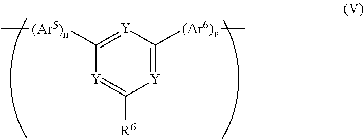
C1([(Ar5)u]C)=[Y]C([(Ar6)v]C)=[Y]C([R6])=[Y]1
